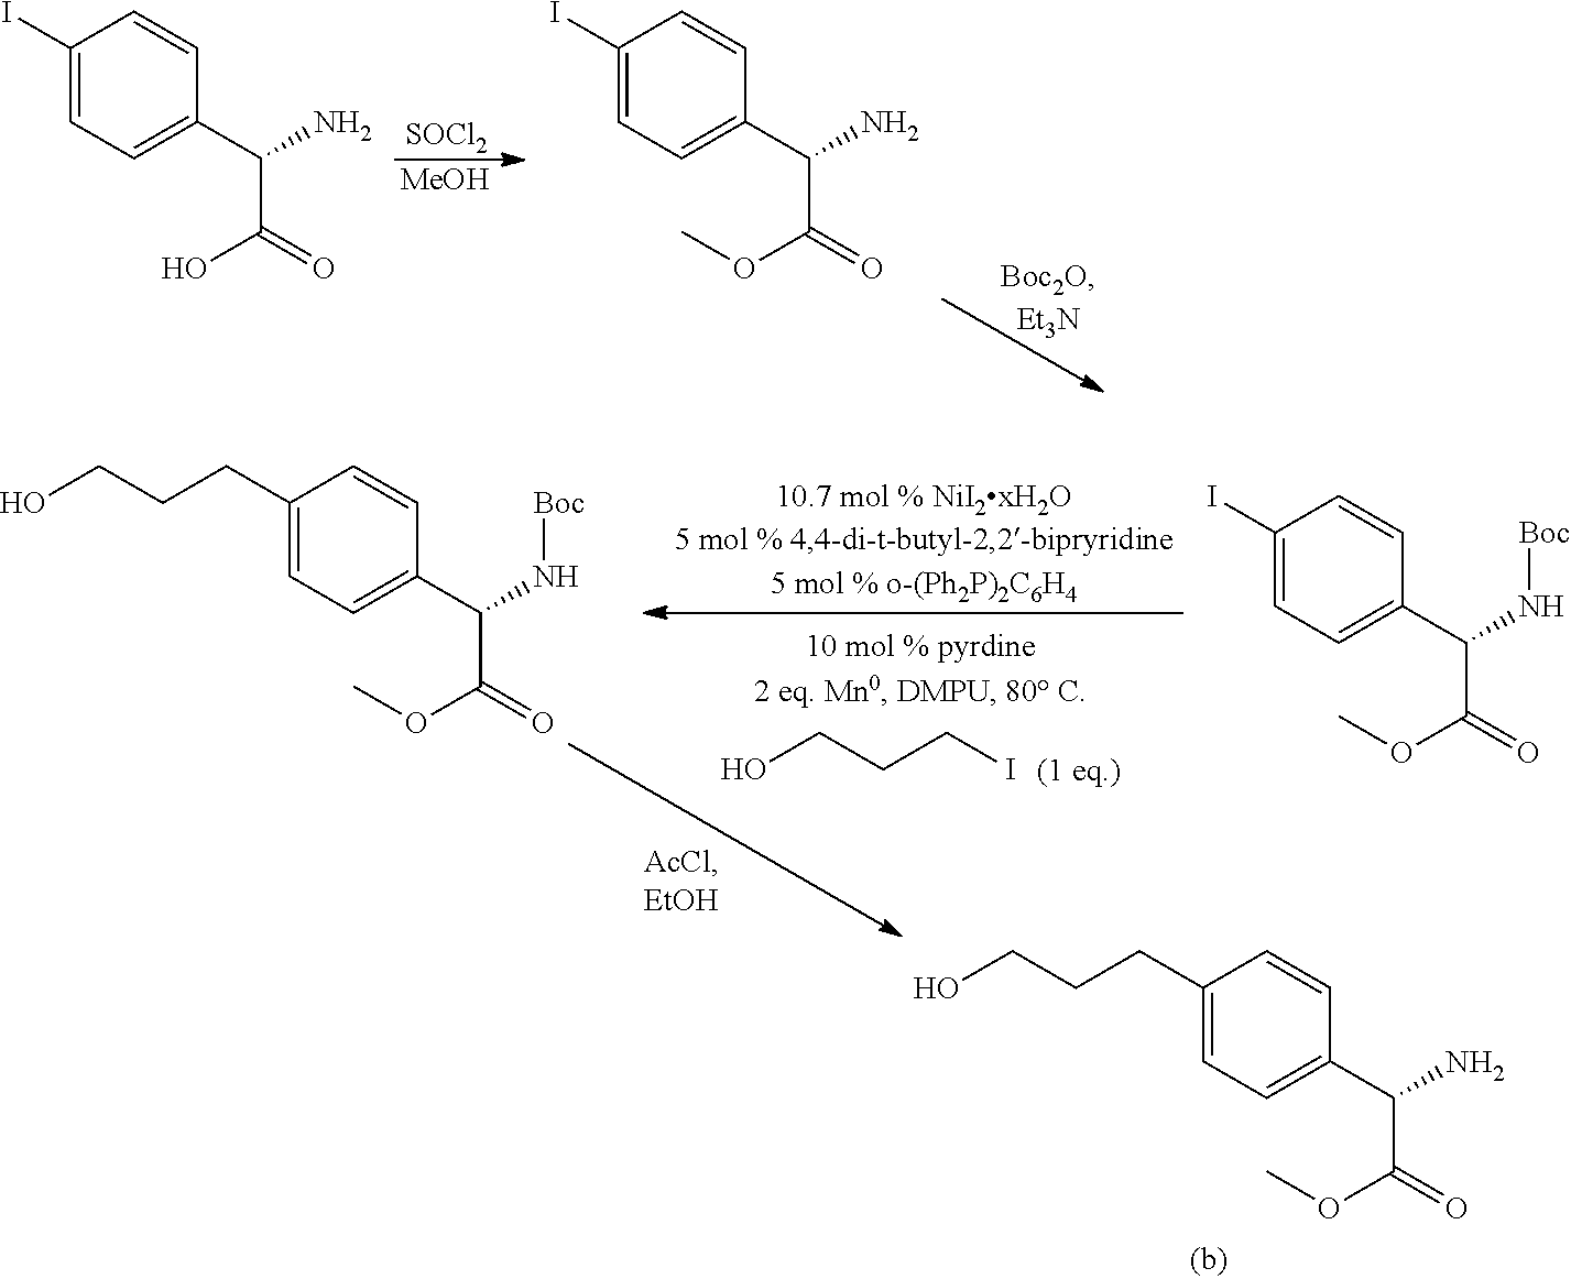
[SOCl2].[MeOH].C1(I)=CC=C(C(N)C(=O)O)C=C1.C1(I)=CC=C(C(N)C(=O)OC)C=C1.OCCCI.C1(I)=CC=C(C(N[Boc])C(=O)OC)C=C1.C1(CCCO)=CC=C(C(N[Boc])C(=O)OC)C=C1.C1(CCCO)=CC=C(C(N)C(=O)OC)C=C1
